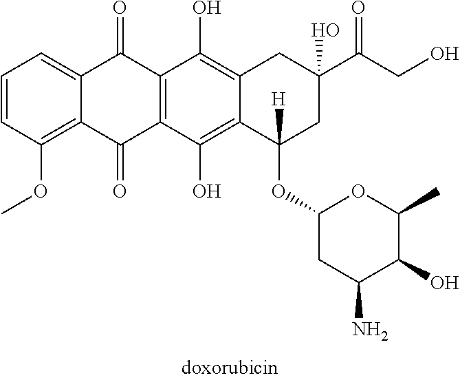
C1=CC(OC)=C2C(=C1)C(=O)C1=C(C2=O)C(O)=C2C(=C1O)CC(C(CO)=O)(O)CC2([H])OC1CC(N)C(O)C(C)O1
